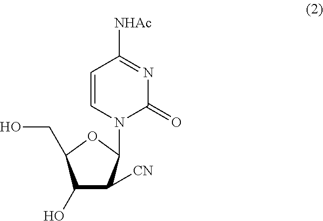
C1(O)C([CN])C(N2C(=O)N=C([NHAc])C=C2)OC1CO
